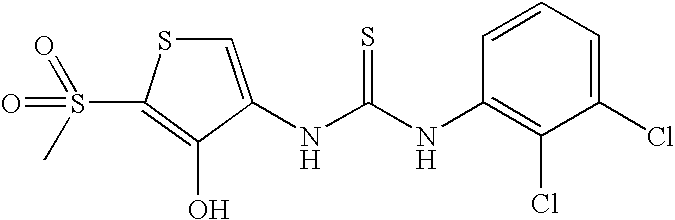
C1=C(NC(=S)NC2=C(Cl)C(Cl)=CC=C2)C(O)=C(S(=O)(=O)C)S1
